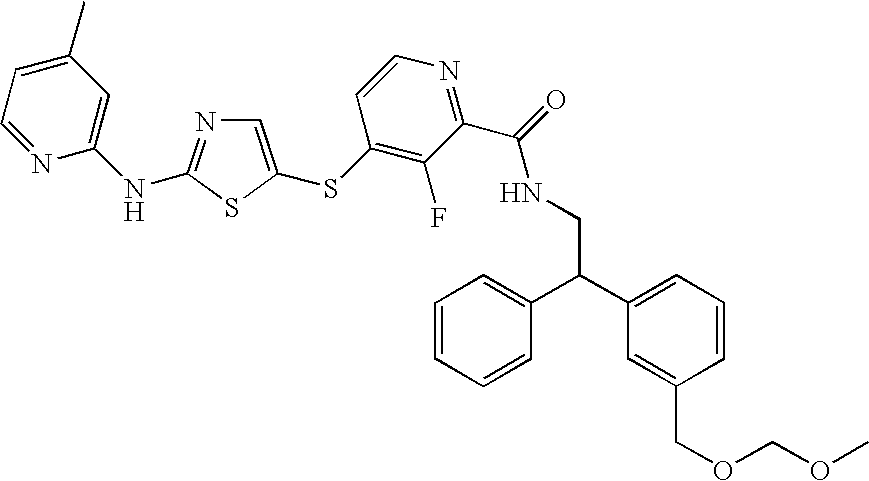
C1=C(C)C=C(NC2=NC=C(SC3=C(F)C(C(=O)NCC(C4=CC=CC(COCOC)=C4)C4=CC=CC=C4)=NC=C3)S2)N=C1
